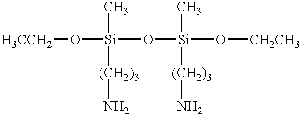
[H3CCH2]O[Si](C)([(CH2)3]N)O[Si](O[CH2CH3])(C)[(CH2)3]N
